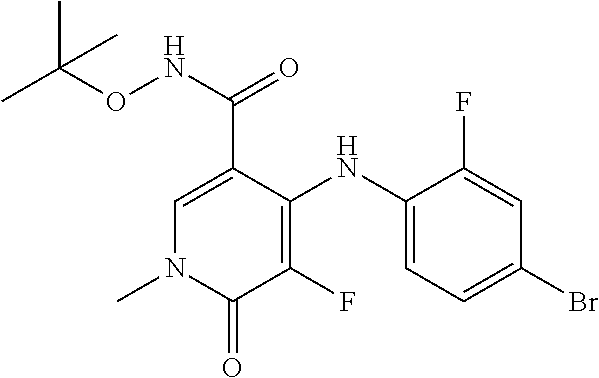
C1=C(C(NOC(C)(C)C)=O)C(NC2=CC=C(Br)C=C2F)=C(F)C(=O)N1C
